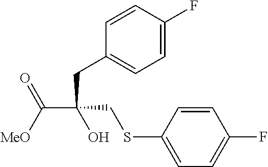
[MeO]C(C(CC1=CC=C(F)C=C1)(CSC1=CC=C(F)C=C1)O)=O
